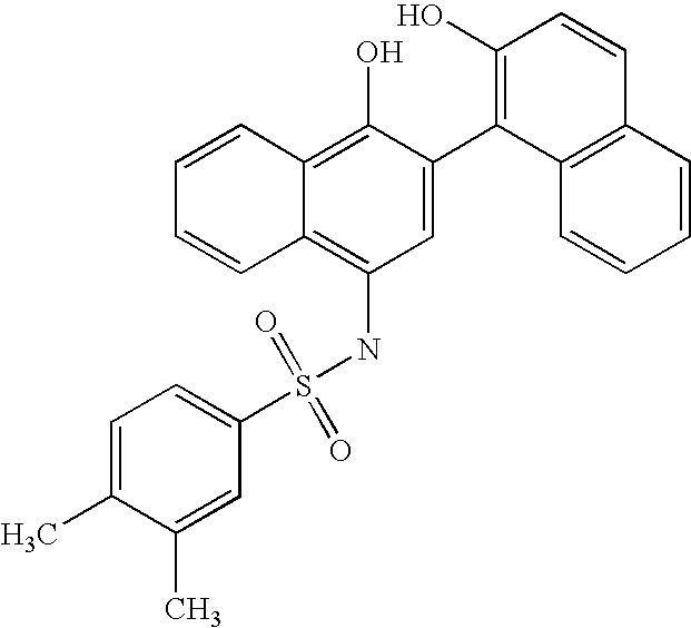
C1(S(NC2=C3C(=C(O)C(C4=C(O)C=CC5=C4C=CC=C5)=C2)C=CC=C3)(=O)=O)=CC=C(C)C(C)=C1
